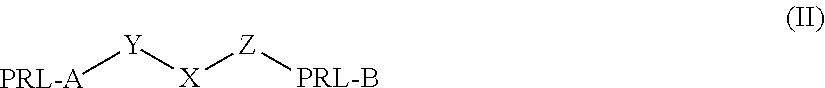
[PRL-A][Y][X][Z][PRL-B]
